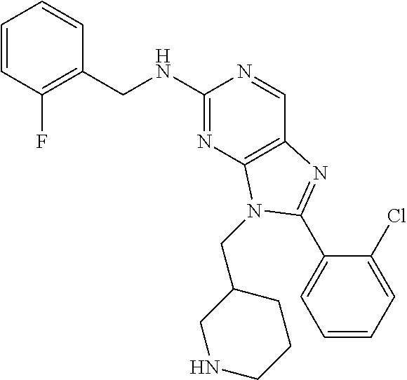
C1=CC(F)=C(CNC2=NC3=C(C=N2)N=C(C2=CC=CC=C2Cl)N3CC2CNCCC2)C=C1
